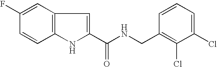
C12=C(C=C(F)C=C1)C=C(C(NCC1=C(Cl)C(Cl)=CC=C1)=O)N2
